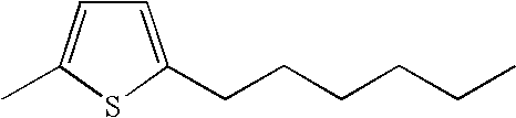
C1=C(CCCCCC)SC(C)=C1
